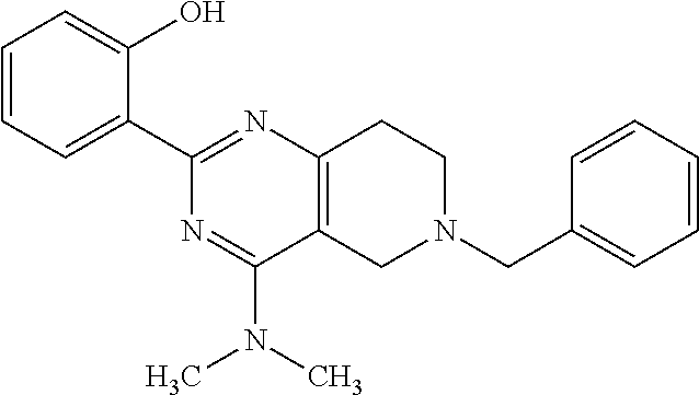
C1=CC=C(C2=NC3=C(C(N(C)C)=N2)CN(CC2=CC=CC=C2)CC3)C(O)=C1
